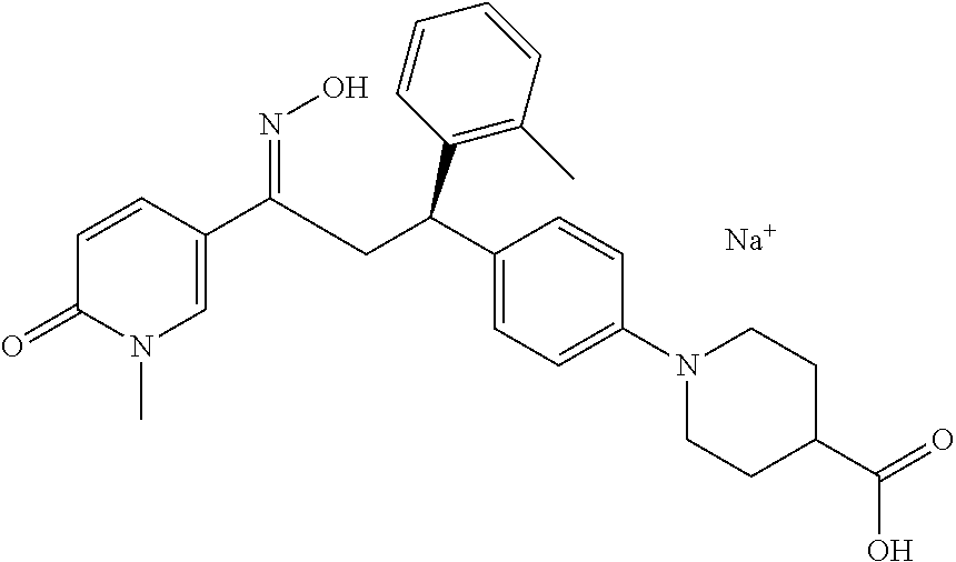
C1=CC(C(=NO)CC(C2=CC=C(N3CCC(C(=O)O)CC3)C=C2)C2=C(C)C=CC=C2)=CN(C)C1=O.[Na]
